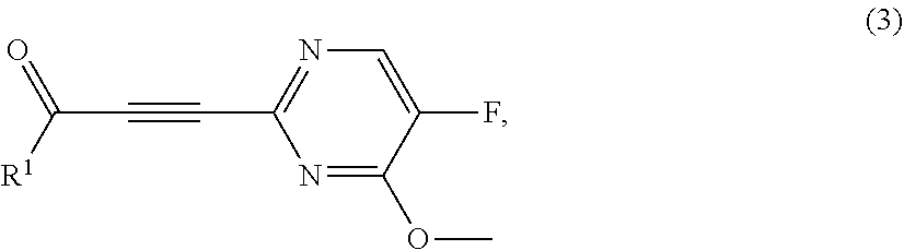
C(C#CC1=NC=C(F)C(OC)=N1)(=O)[R1]
